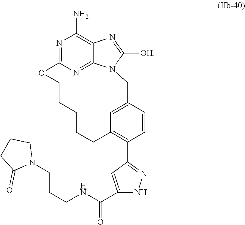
N1=C2N=C3C(=C1N)N=C([OH])N3CC1=CC(=C(C3=NNC(C(NCCCN4CCCC4=O)=O)=C3)C=C1)CC=CCCO2
